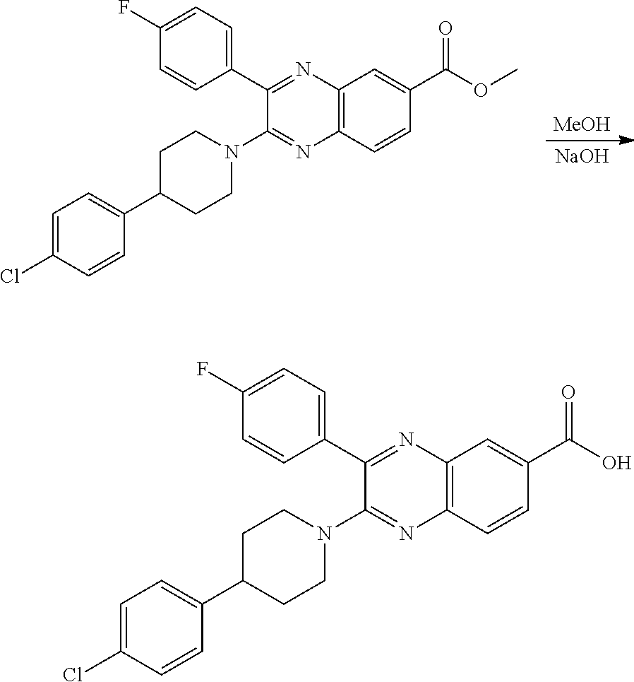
C1(C2=CC=C(F)C=C2)=NC2=C(N=C1N1CCC(C3=CC=C(Cl)C=C3)CC1)C=CC(C(=O)O)=C2.[MeOH].[NaOH].C1(C2=CC=C(F)C=C2)=NC2=C(N=C1N1CCC(C3=CC=C(Cl)C=C3)CC1)C=CC(C(=O)OC)=C2
